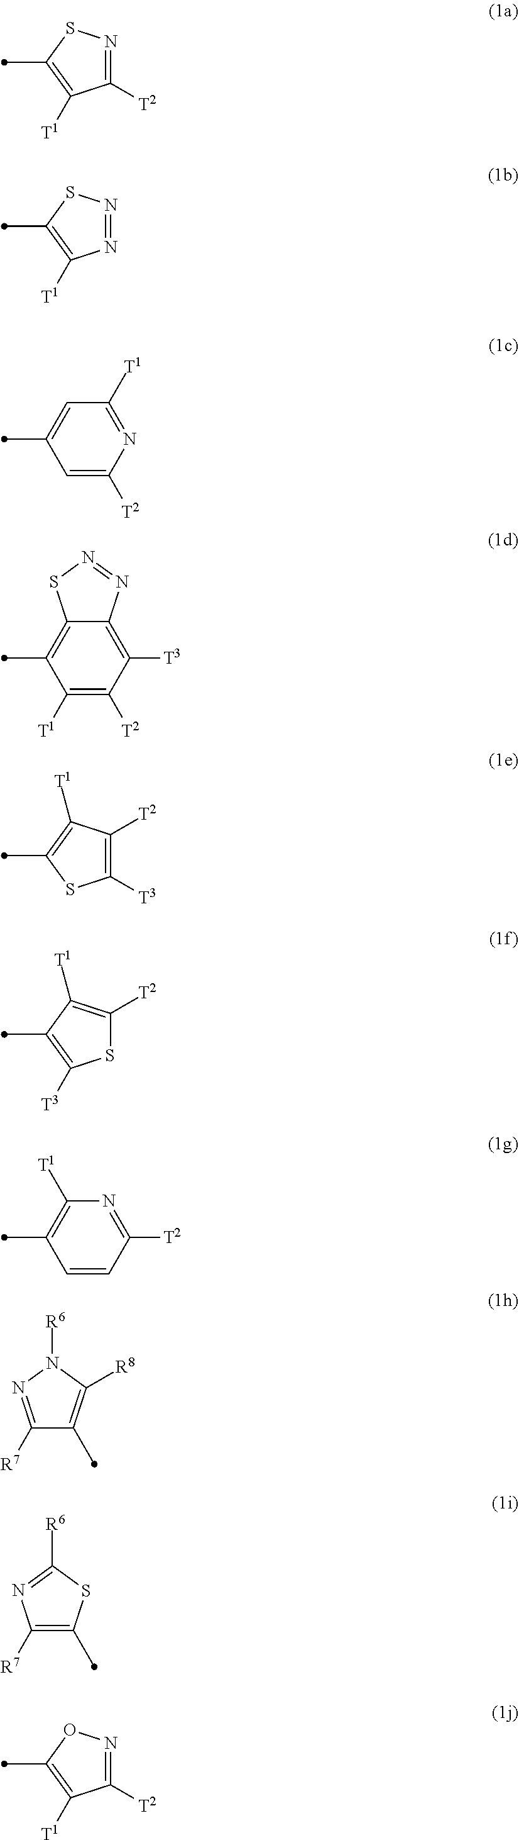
N1=C([T2])C([T1])=C(C)S1.N1=NC([T1])=C(C)S1.C1=C([T2])N=C([T1])C=C1C.C1([T1])=C([T2])C([T3])=C2C(=C1C)SN=N2.C1([T2])=C([T3])SC(C)=C1[T1].C1([T2])=C([T1])C(C)=C([T3])S1.C1=CC([T2])=NC([T1])=C1C.C1([R7])=NN([R6])C([R8])=C1C.C1([R7])=C(C)SC([R6])=N1.N1=C([T2])C([T1])=C(C)O1
